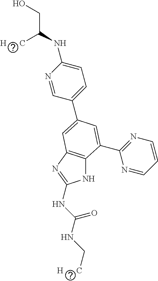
N1=CC(C2=CC3=C(NC(NC(NC[H      C])=O)=N3)C(C3=NC=CC=N3)=C2)=CC=C1NC([H      C])CO
